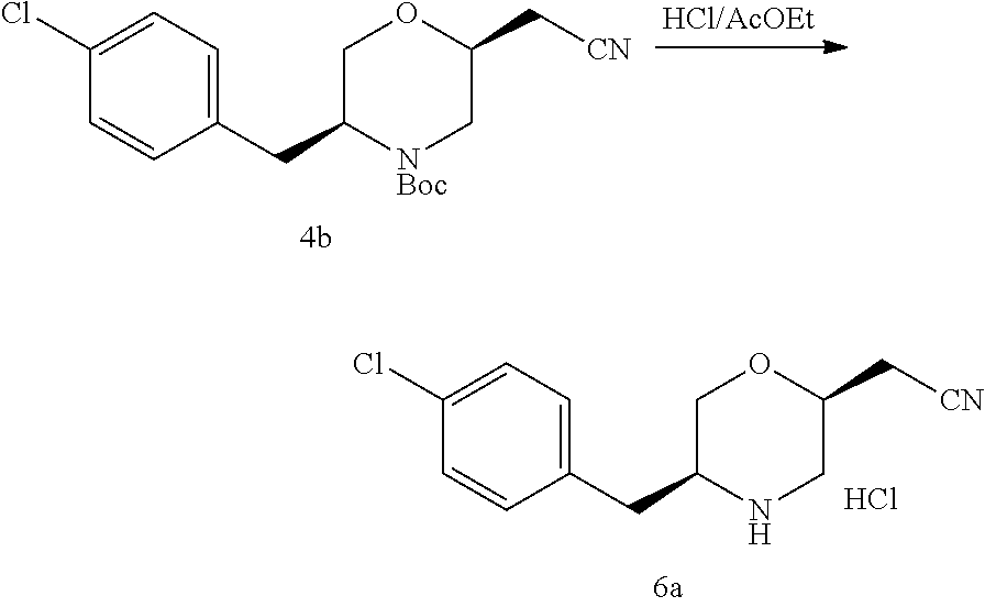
C1(Cl)=CC=C(CC2NCC(C[CN])OC2)C=C1.Cl.C1(Cl)=CC=C(CC2[NBoc]CC(C[CN])OC2)C=C1
